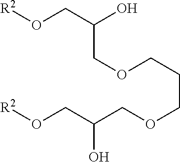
OC(CO[R2])COCCCOCC(CO[R2])O
